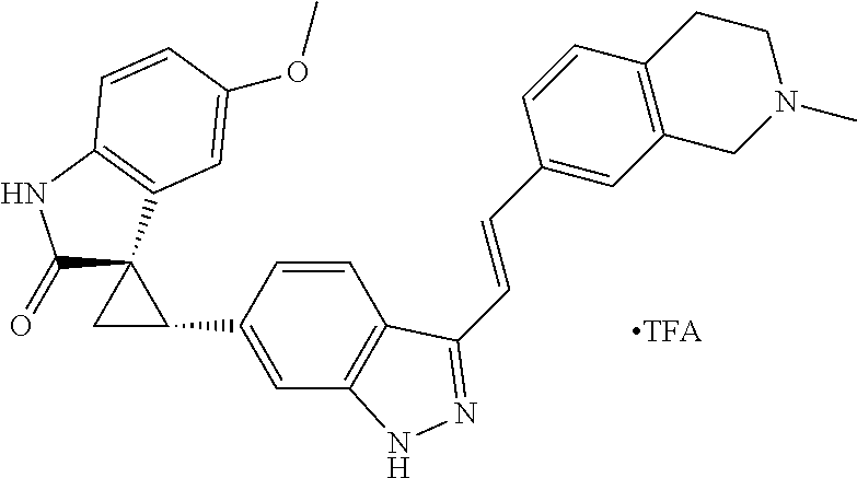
C(C1=NNC2=C1C=CC(C1CC13C(=O)NC1=C3C=C(OC)C=C1)=C2)=CC1=CC2=C(C=C1)CCN(C)C2
